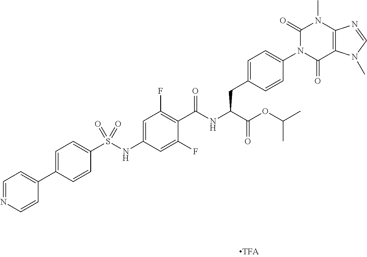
C12=C(C(=O)N(C3=CC=C(CC(C(=O)OC(C)C)NC(=O)C4=C(F)C=C(NS(C5=CC=C(C6=CC=NC=C6)C=C5)(=O)=O)C=C4F)C=C3)C(=O)N1C)N(C)C=N2
